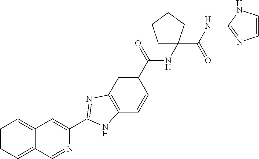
C1(C(NC2(C(NC3=NC=CN3)=O)CCCC2)=O)=CC2=C(C=C1)NC(C1=CC3=CC=CC=C3C=N1)=N2
